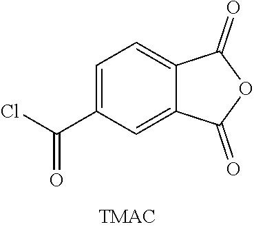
C1=C(C(Cl)=O)C=C2C(=C1)C(=O)OC2=O
